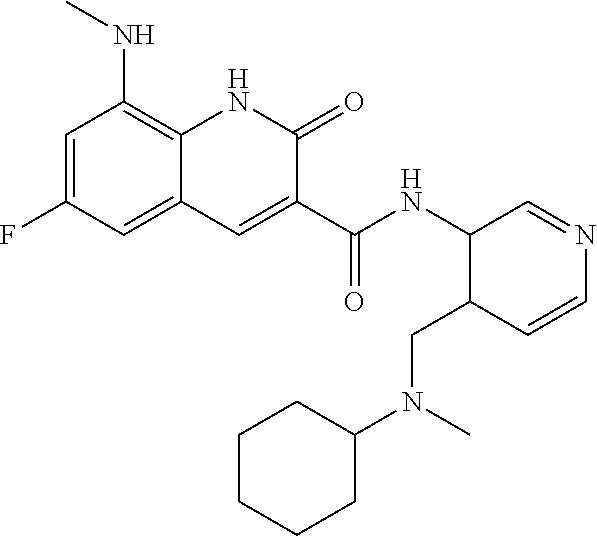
C1=C(F)C=C2C(=C1NC)NC(=O)C(C(NC1C(CN(C3CCCCC3)C)C=CN=C1)=O)=C2
